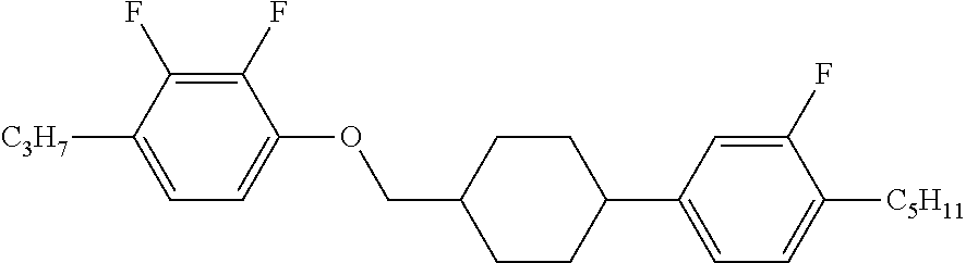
C1(F)=C(F)C([C3H7])=CC=C1OCC1CCC(C2=CC=C([C5H11])C(F)=C2)CC1
